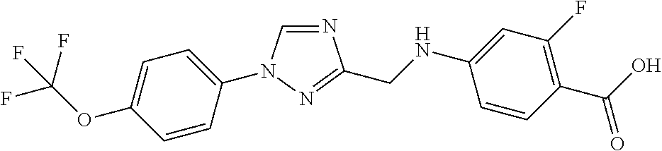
N1=CN(C2=CC=C(OC(F)(F)F)C=C2)N=C1CNC1=CC(F)=C(C(O)=O)C=C1
